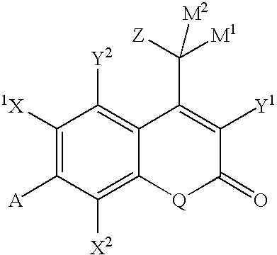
C1([1X])=C([A])C([X2])=C2C(=C1[Y2])C(C([Z])([M1])[M2])=C([Y1])C(=O)[Q]2
